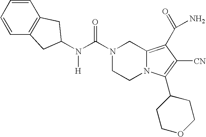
N(C(=O)N1CCN2C(=C(C(N)=O)C([CN])=C2C2CCOCC2)C1)([H])C1CC2=C(C=CC=C2)C1
